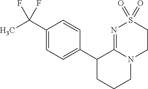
C1(C2=CC=C(C(C)(F)F)C=C2)CCCN2C1=NS(=O)(=O)CC2
